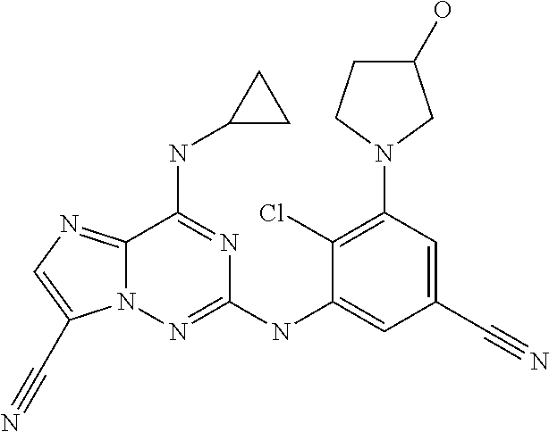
C12=NC=C(C#N)N1N=C(NC1=CC(C#N)=CC(N3CCC(O)C3)=C1Cl)N=C2NC1CC1
